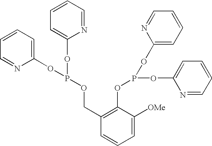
C1=CC=C(OP(OC2=CC=CC=N2)OCC2=C(OP(OC3=CC=CC=N3)OC3=CC=CC=N3)C([OMe])=CC=C2)N=C1
